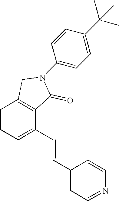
C1=CC=C(C=CC2=CC=NC=C2)C2=C1CN(C1=CC=C(C(C)(C)C)C=C1)C2=O
